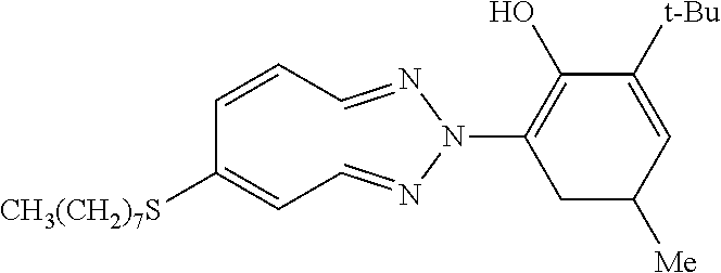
[CH3(CH2)7S]C1=CC=NN(C2=C(O)C([t-Bu])=CC([Me])C2)N=CC=C1
